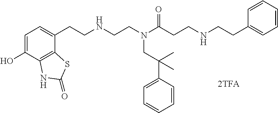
C1=C(O)C2=C(C(CCNCCN(C(CCNCCC3=CC=CC=C3)=O)CC(C)(C3=CC=CC=C3)C)=C1)SC(=O)N2
